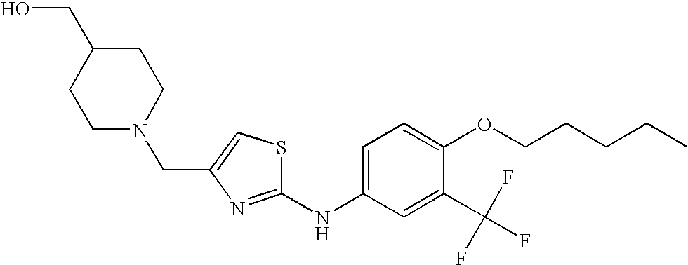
C(C1=CSC(NC2=CC=C(OCCCCC)C(C(F)(F)F)=C2)=N1)N1CCC(CO)CC1
